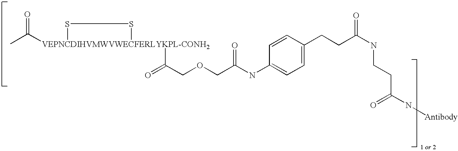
CC([VEPNCDIHVMWVWECFERLYKPL-CONH2]1(C(COCC(NC2=CC=C(CCC(NCCC(N[Antibody])=O)=O)C=C2)=O)=O)SS1)=O
